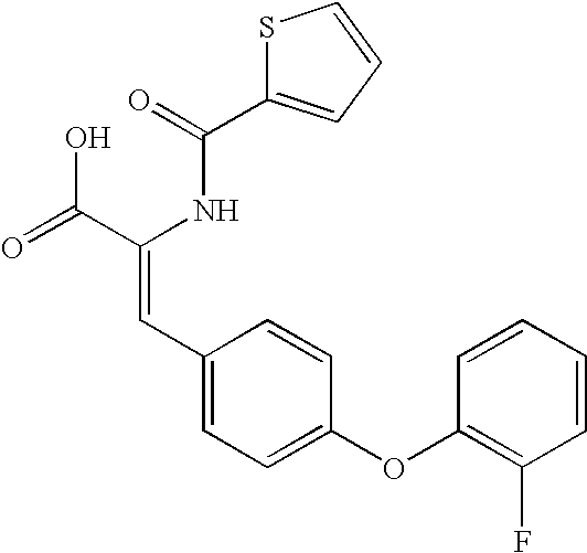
C(=O)(NC(C(=O)O)=CC1=CC=C(OC2=C(F)C=CC=C2)C=C1)C1=CC=CS1
